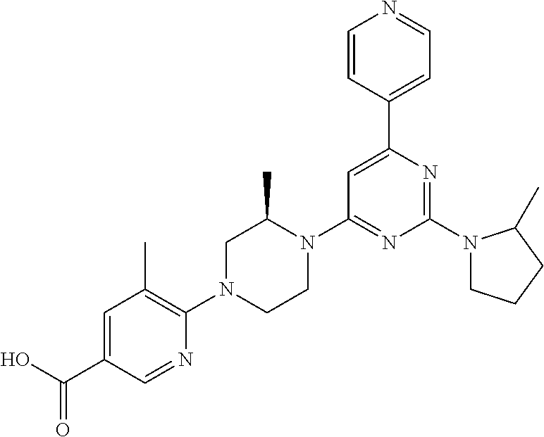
OC(C1=CC(C)=C(N2CCN(C3=NC(N4CCCC4C)=NC(C4=CC=NC=C4)=C3)C(C)C2)N=C1)=O
